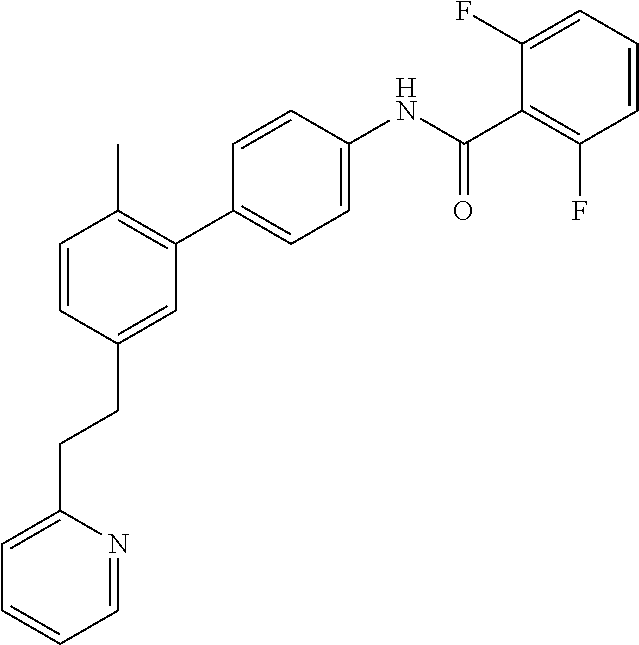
C1=CC(CCC2=CC=CC=N2)=CC(C2=CC=C(NC(C3=C(F)C=CC=C3F)=O)C=C2)=C1C
